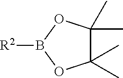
C1(C)(C)C(C)(C)OB([R2])O1
